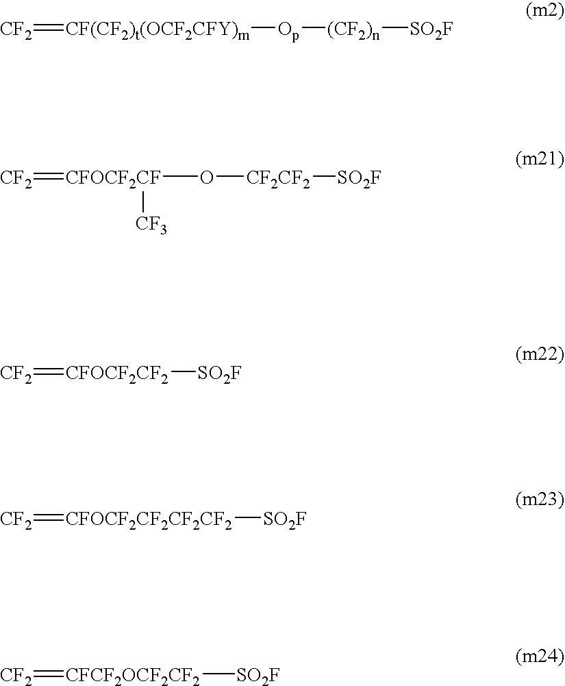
[CF(CF2)t(OCF2CFY)m]([Op][(CF2)n][SO2F])=[CF2].[CFOCF2CF](O[CF2CF2][SO2F])([CF3])=[CF2].[CFOCF2CF2]([SO2F])=[CF2].[CFOCF2CF2CF2CF2]([SO2F])=[CF2].[CFCF2OCF2CF2]([SO2F])=[CF2]
